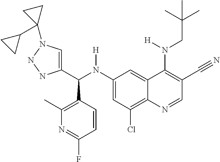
C1(N(C(C2=CN(C3(C4CC4)CC3)NN2)C2=C(C)N=C(F)C=C2)[H])=CC(Cl)=C2C(=C1)C(N(CC(C)(C)C)[H])=C(C#N)C=N2
